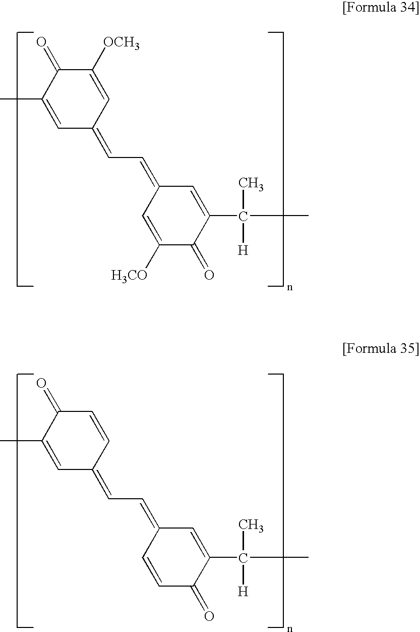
C1=C(C)C(=O)C([OCH3])=CC1=CC=C1C=C([H3CO])C(=O)C(C(C)([H])C)=C1.C1=C(C)C(=O)C=CC1=CC=C1C=CC(=O)C(C(C)([H])C)=C1
